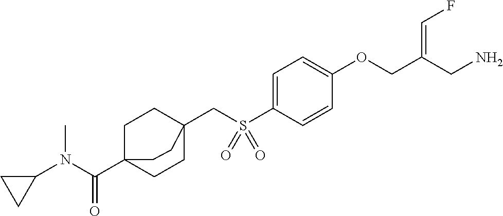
C1=C(S(CC23CCC(C(N(C4CC4)C)=O)(CC2)CC3)(=O)=O)C=CC(OCC(CN)=CF)=C1
